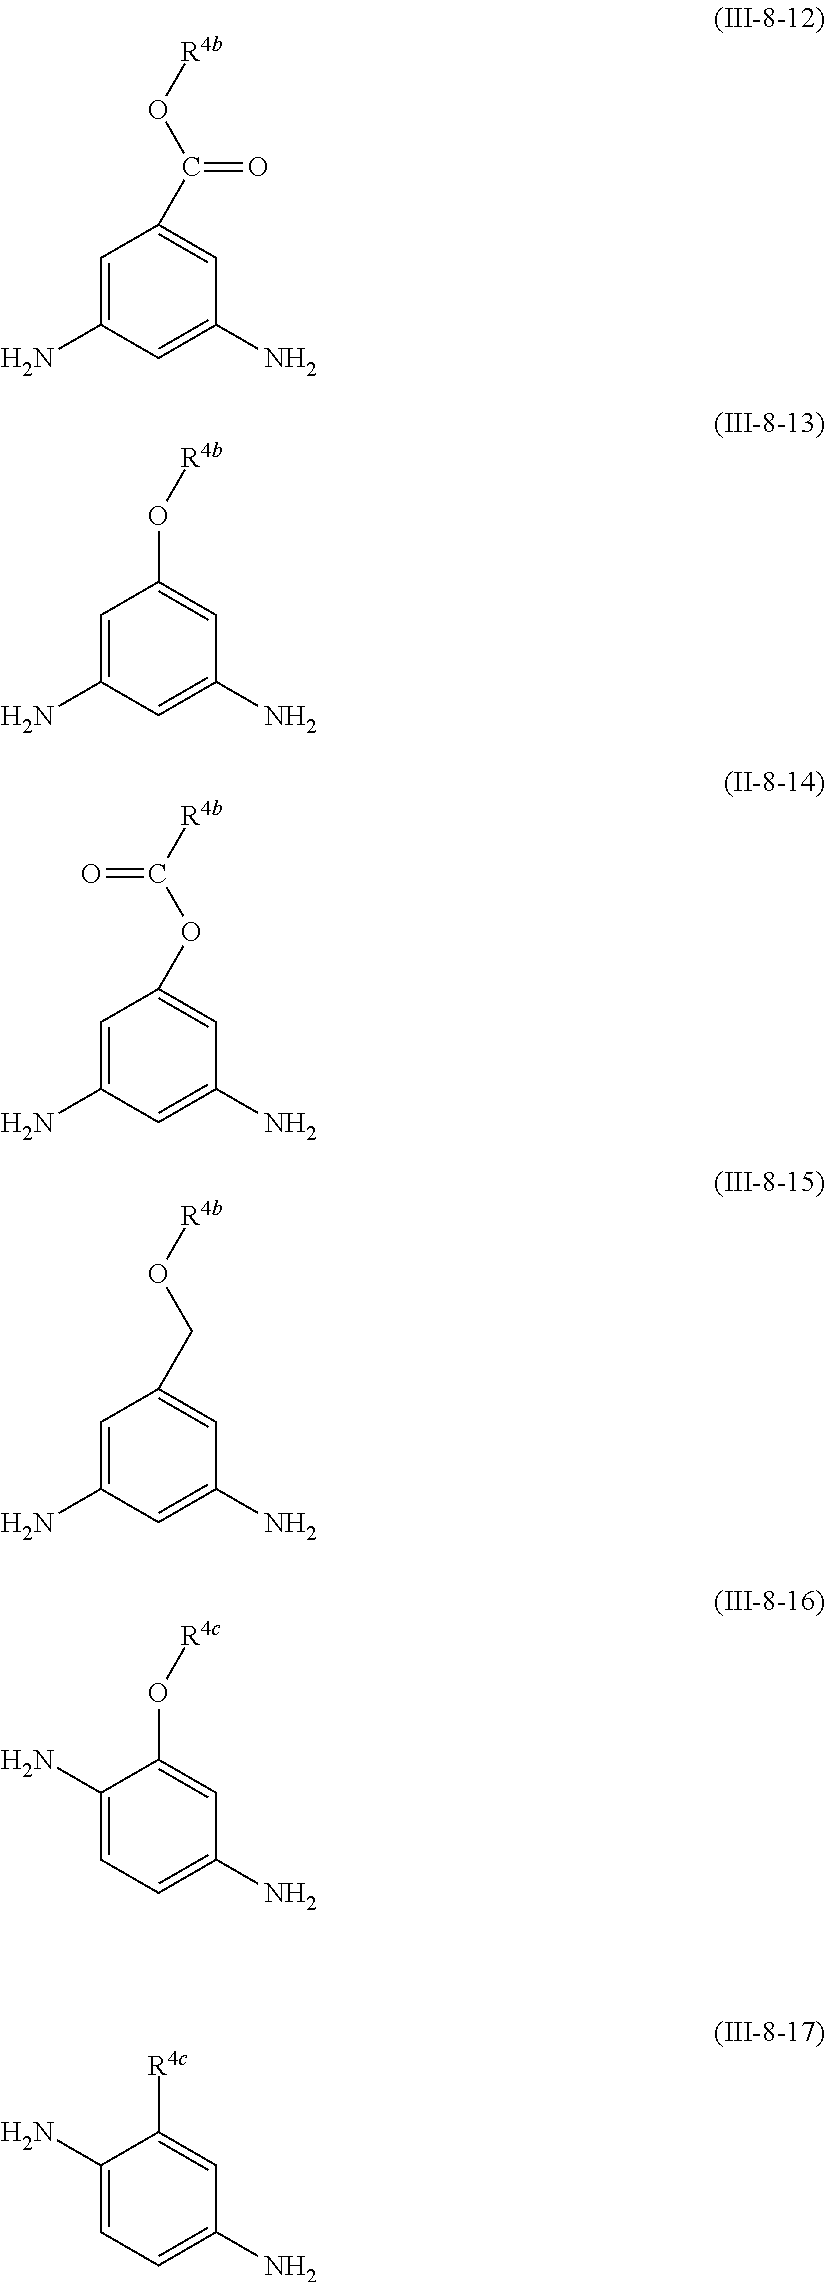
C1=C(N)C=C(N)C=C1C(O[R4b])=O.C1=C(N)C=C(N)C=C1O[R4b].C1=C(N)C=C(N)C=C1OC([R4b])=O.C1=C(N)C=C(N)C=C1CO[R4b].C1(N)=CC=C(N)C=C1O[R4c].C1(N)=CC=C(N)C=C1[R4c]
